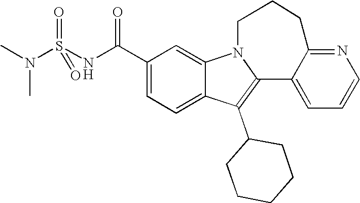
C1(C(NS(=O)(=O)N(C)C)=O)=CC=C2C(=C1)N1C(=C2C2CCCCC2)C2=CC=CN=C2CCC1
